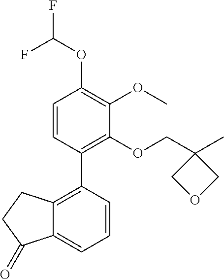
C1=CC(C2=C3C(=CC=C2)C(=O)CC3)=C(OCC2(C)COC2)C(OC)=C1OC(F)F
